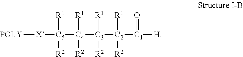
[POLY][X][C5]([R1])([R2])[C4]([R1])([R2])[C3]([R1])([R2])[C2]([R1])([R2])[C1](=O)[H]
